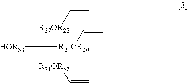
[HOR33]C([R29OR30]C=C)([R27OR28]C=C)[R31OR32]C=C
